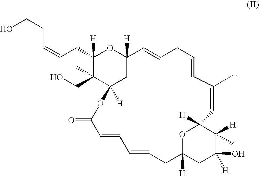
C(CC=CCC1([H])OC2([H])C=CCC=CC(C)=CC3([H])C(C)([H])C(O)([H])CC([H])(CC=CC=CC(=O)OC([H])(C1(C)CO)C2)O3)O
